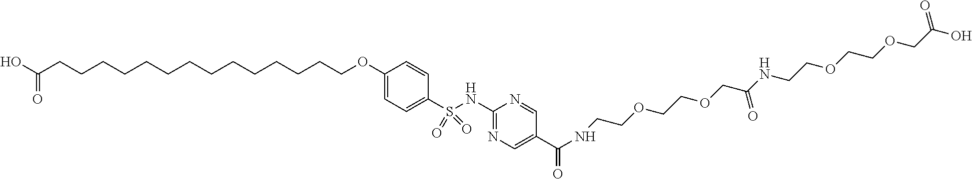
OC(CCCCCCCCCCCCCCOC1=CC=C(S(NC2=NC=C(C(NCCOCCOCC(NCCOCCOCC(O)=O)=O)=O)C=N2)(=O)=O)C=C1)=O
